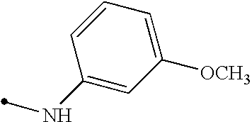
C1([OCH3])=CC=CC(NC)=C1
